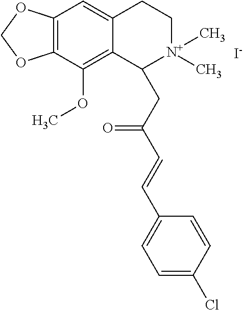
C12=C(C(OC)=C3C(=C1)CC[N+](C)(C)C3CC(C=CC1=CC=C(Cl)C=C1)=O)OCO2.[I-]
